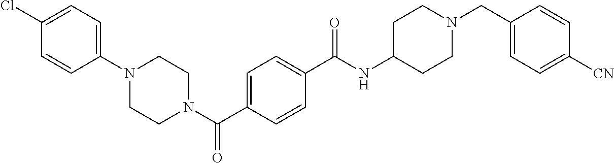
C1(Cl)=CC=C(N2CCN(C(C3=CC=C(C(NC4CCN(CC5=CC=C([CN])C=C5)CC4)=O)C=C3)=O)CC2)C=C1
